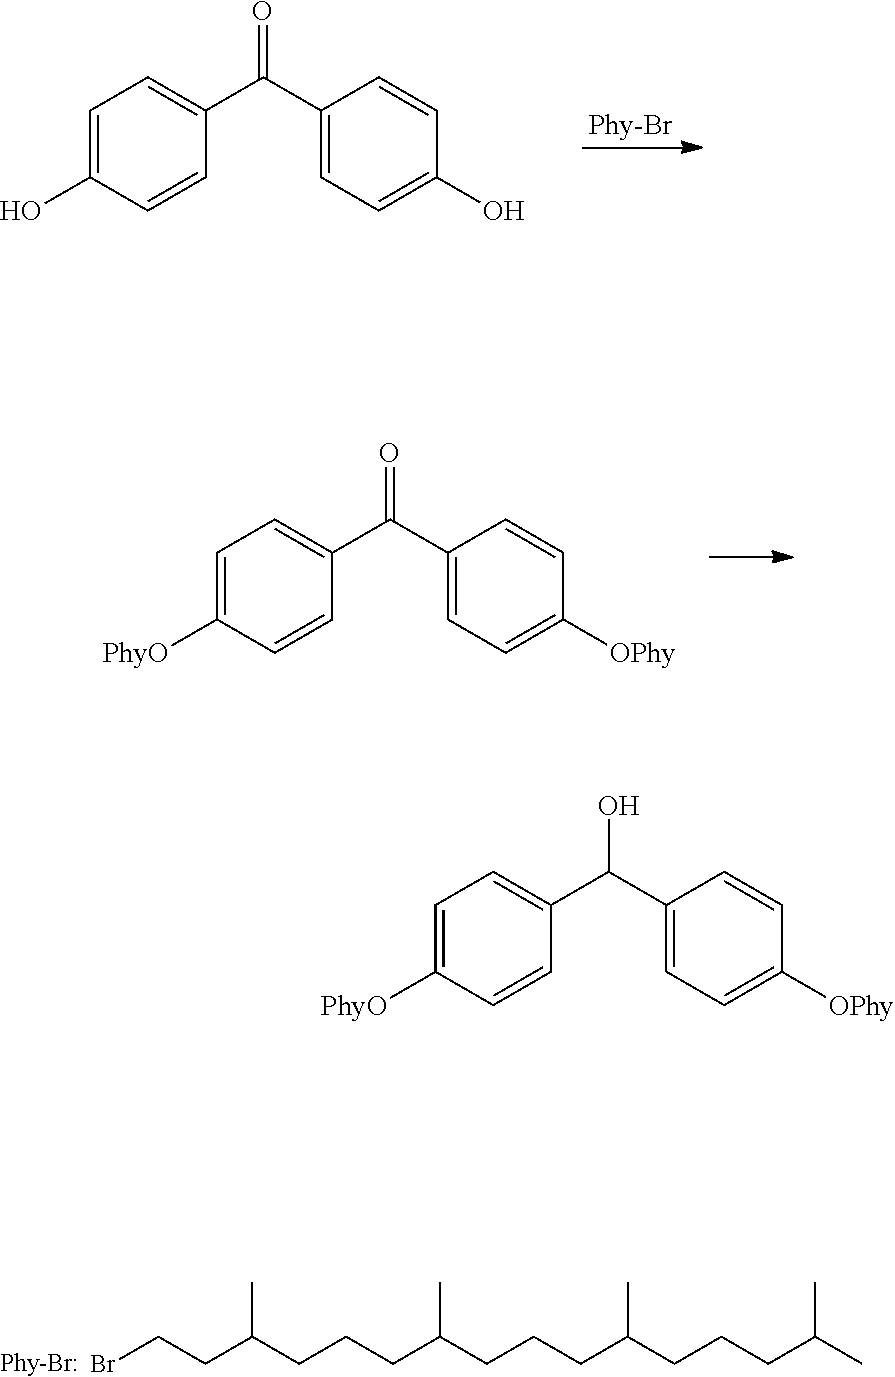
C1=C([PhyO])C=CC(C(C2=CC=C([OPhy])C=C2)=O)=C1.[Phy-Br:].BrCCC(CCCC(CCCC(CCCC(C)C)C)C)C.C1=C(O)C=CC(C(C2=CC=C(O)C=C2)=O)=C1.[Phy-Br].C1=C([PhyO])C=CC(C(C2=CC=C([OPhy])C=C2)O)=C1
